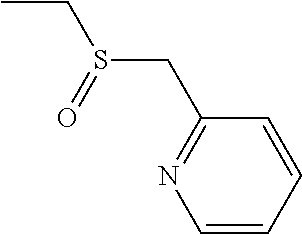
CCS(CC1=NC=CC=C1)=O
